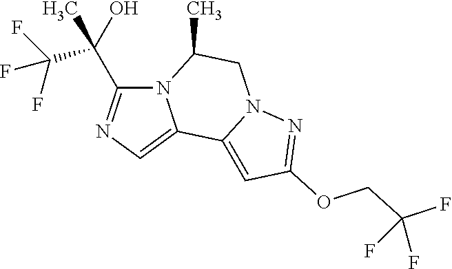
N12C(C(C(F)(F)F)(O)C)=NC=C1C1=CC(OCC(F)(F)F)=NN1CC2C
